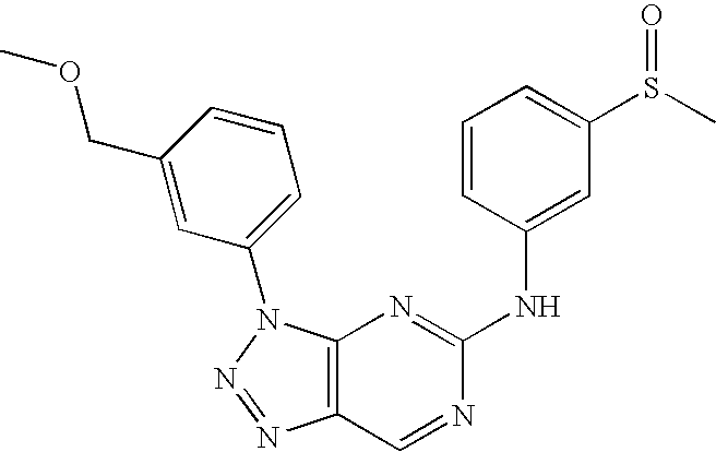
C12=C(N(C3=CC=CC(COC)=C3)N=N1)N=C(NC1=CC(S(=O)C)=CC=C1)N=C2
